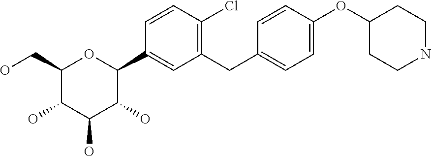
C1(CO)C(O)C(O)C(O)C(C2=CC(CC3=CC=C(OC4CCNCC4)C=C3)=C(Cl)C=C2)O1
